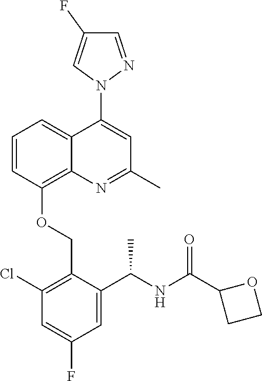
C1=CC(OCC2=C(Cl)C=C(F)C=C2C(NC(C2CCO2)=O)C)=C2C(=C1)C(N1N=CC(F)=C1)=CC(C)=N2
